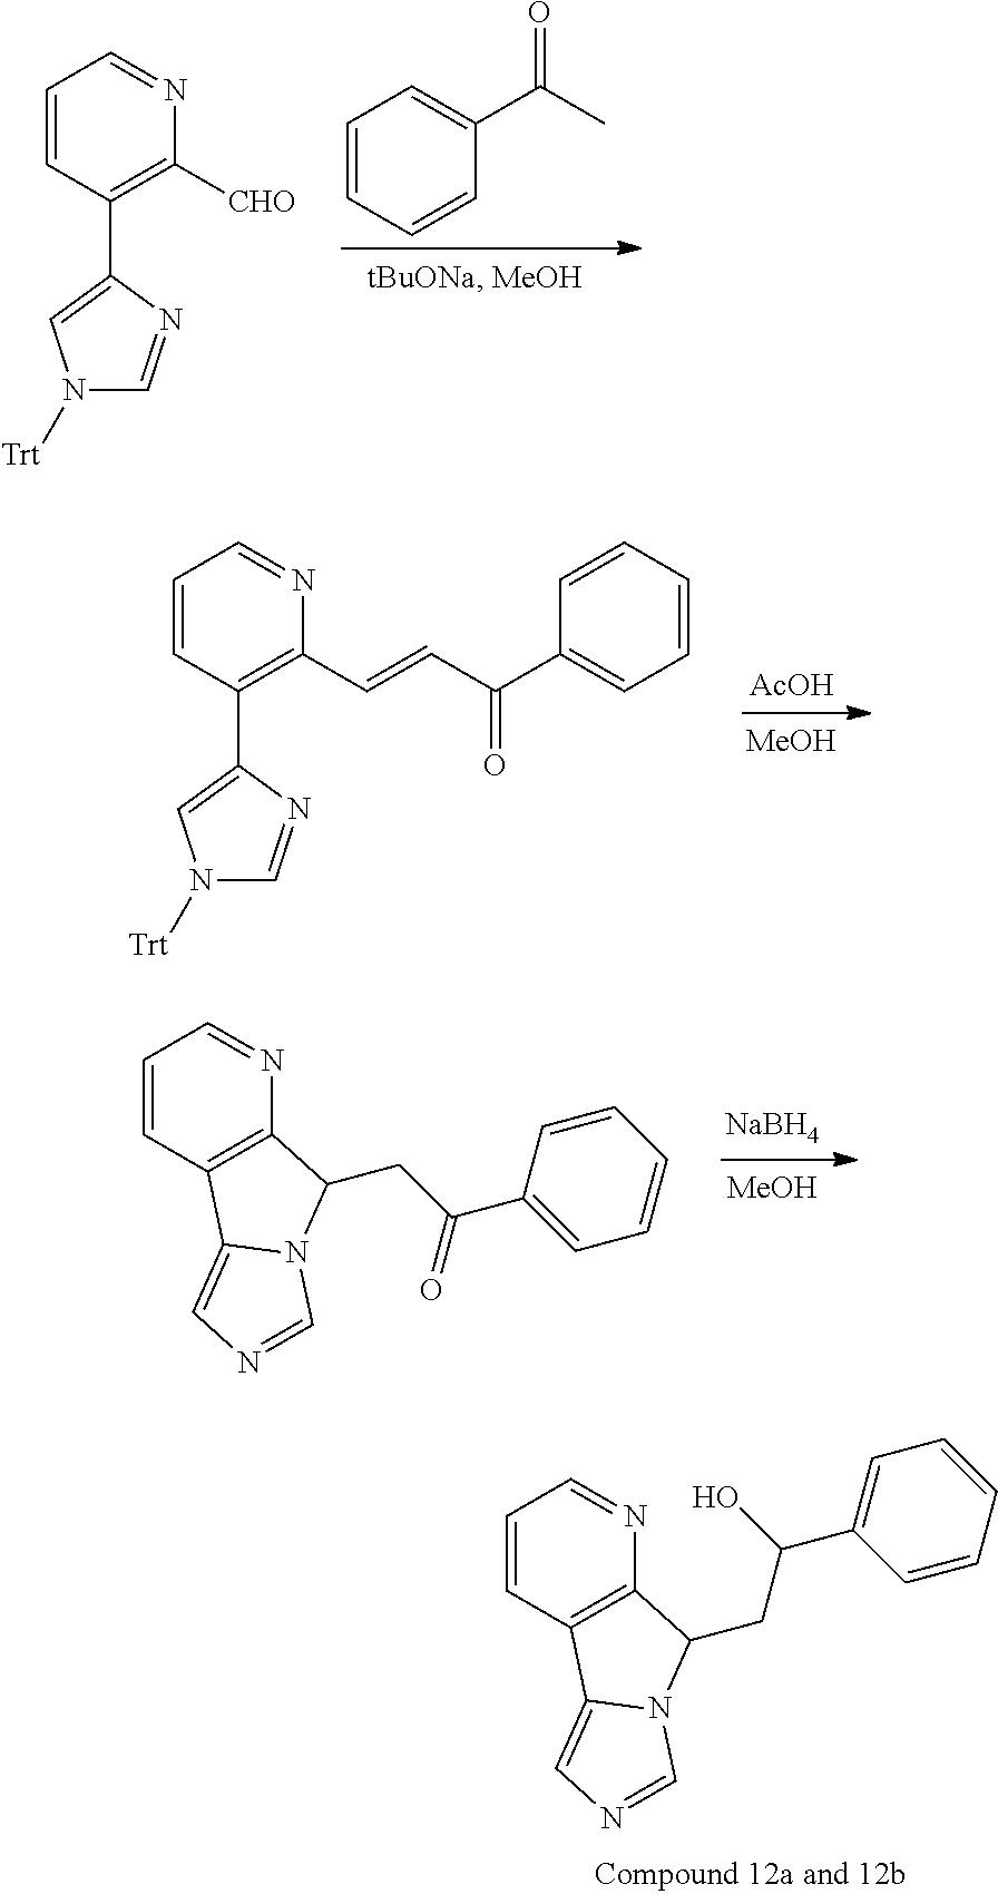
C1=CC=CC(C(C)=O)=C1.C1=CC(C2=CN([Trt])C=N2)=C([CHO])N=C1.[AcOH].[MeOH].C1=CC(C2=CN([Trt])C=N2)=C(C=CC(C2=CC=CC=C2)=O)N=C1.[NaBH4].[MeOH].C1=CC2=C(N=C1)C(CC(C1=CC=CC=C1)=O)N1C2=CN=C1.C1=CC2=C(N=C1)C(CC(C1=CC=CC=C1)O)N1C2=CN=C1
